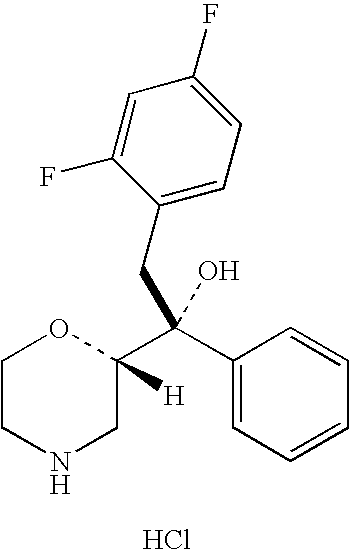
C1CNCC([H])(C(C2=CC=CC=C2)(CC2=CC=C(F)C=C2F)O)O1.Cl
